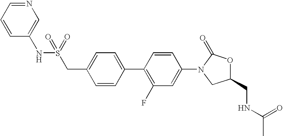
C1(CS(NC2=CN=CC=C2)(=O)=O)=CC=C(C2=C(F)C=C(N3CC(CNC(C)=O)OC3=O)C=C2)C=C1
